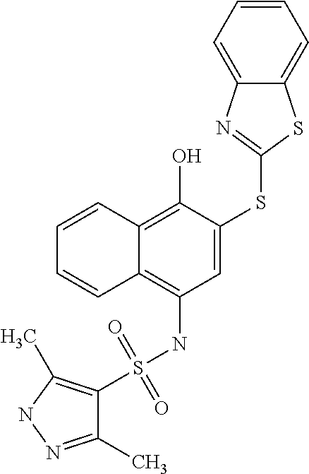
C1(S(NC2=C3C(=C(O)C(SC4=NC5=CC=CC=C5S4)=C2)C=CC=C3)(=O)=O)=C(C)NN=C1C
